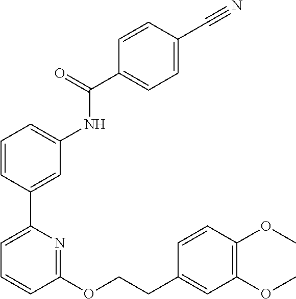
C1=CC(C2=CC=CC(OCCC3=CC(OC)=C(OC)C=C3)=N2)=CC(NC(C2=CC=C(C#N)C=C2)=O)=C1
